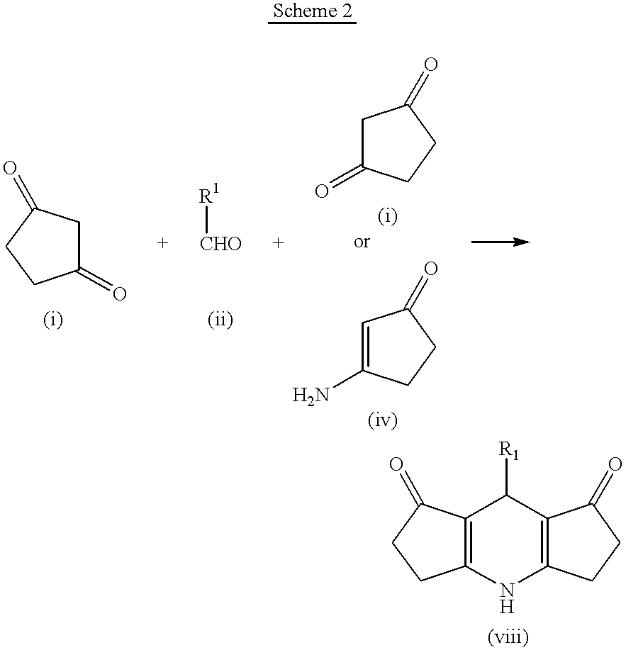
C1(=O)CC(=O)CC1.[R1][CHO].C1(=O)CC(=O)CC1.C1(N)=CC(=O)CC1.C12=C(NC3=C(C1[R1])C(=O)CC3)CCC2=O
